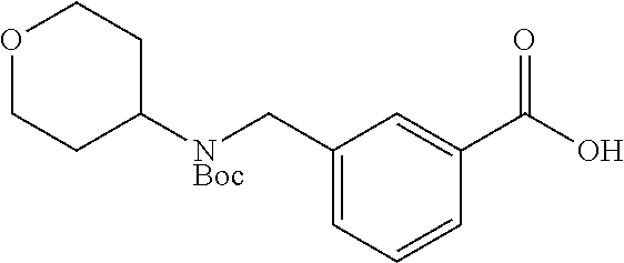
C1(C[NBoc]C2CCOCC2)=CC=CC(C(O)=O)=C1
